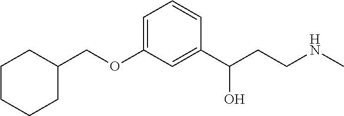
C(OC1=CC=CC(C(CCNC)O)=C1)C1CCCCC1
